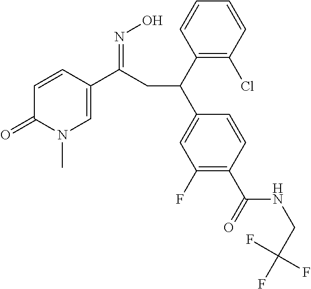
C1(C(C2=CC(F)=C(C(=O)NCC(F)(F)F)C=C2)CC(=NO)C2=CN(C)C(=O)C=C2)=C(Cl)C=CC=C1
